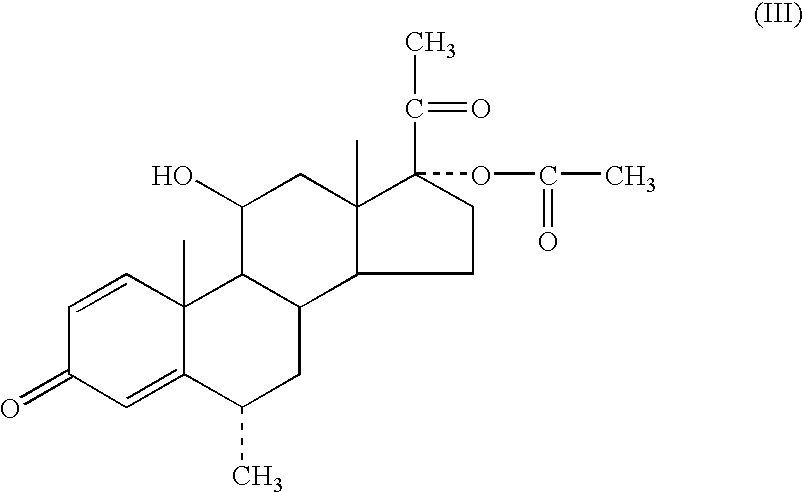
C1=CC2(C)C(=CC1=O)C(C)CC1C2C(O)CC2(C)C1CCC2(C(C)=O)OC(C)=O
